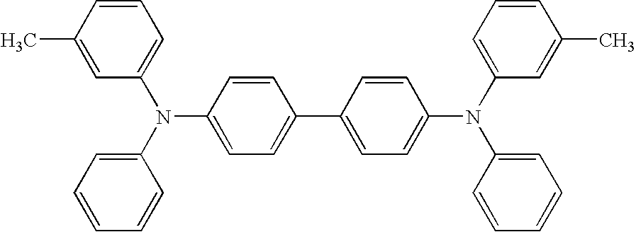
C1=CC(N(C2=CC=CC(C)=C2)C2=CC=CC=C2)=CC=C1C1=CC=C(N(C2=CC=CC(C)=C2)C2=CC=CC=C2)C=C1
